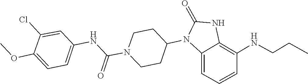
C1CN(C(NC2=CC=C(OC)C(Cl)=C2)=O)CCC1N1C(=O)NC2=C(NCCC)C=CC=C12
